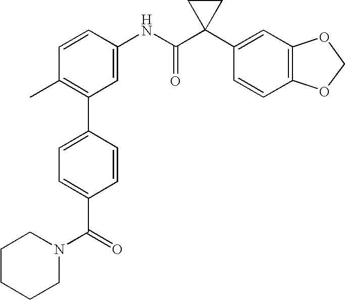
C1=CC(NC(C2(C3=CC4=C(C=C3)OCO4)CC2)=O)=CC(C2=CC=C(C(=O)N3CCCCC3)C=C2)=C1C
